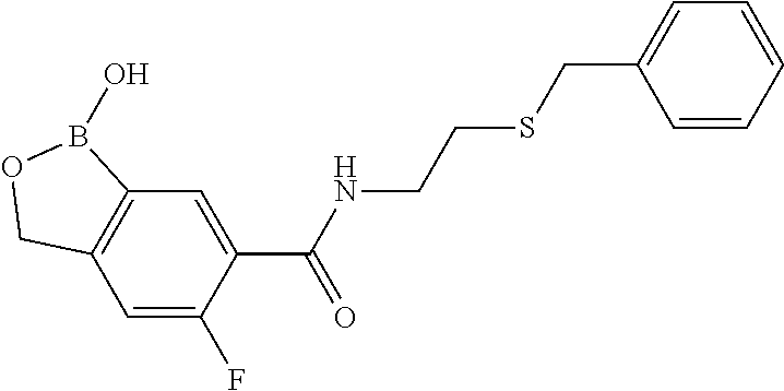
C12=C(C=C(F)C(C(NCCSCC3=CC=CC=C3)=O)=C1)COB2O
